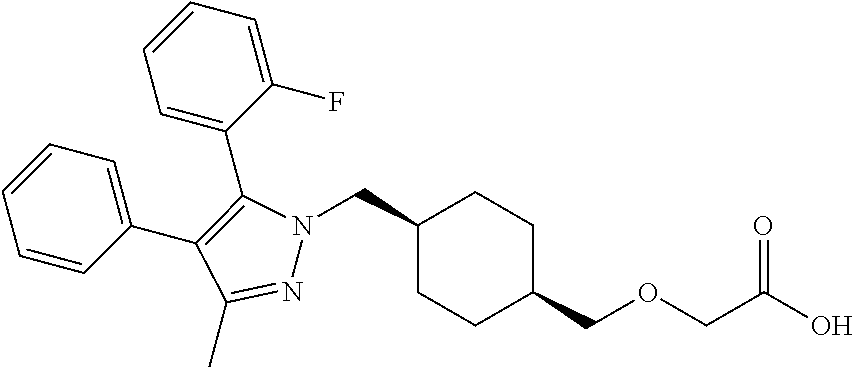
C1(CN2N=C(C)C(C3=CC=CC=C3)=C2C2=CC=CC=C2F)CCC(COCC(O)=O)CC1
